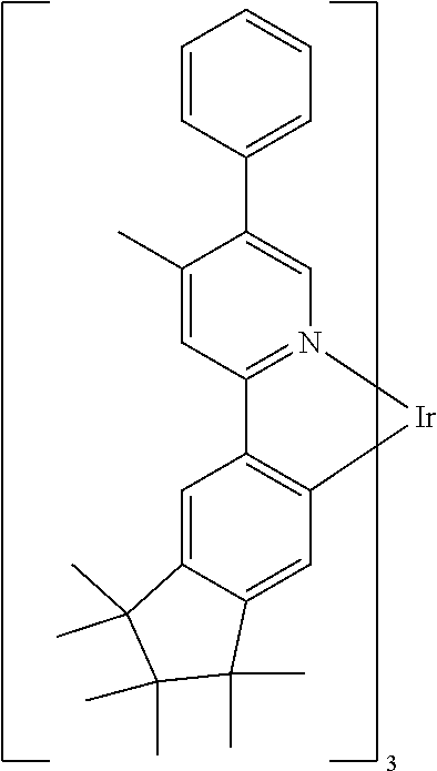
C1=C2C(=CC3=C1C1=N(C=C(C4=CC=CC=C4)C(C)=C1)[Ir]3)C(C)(C)C(C)(C)C2(C)C
